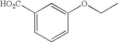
C1([HO2C])=CC=CC(OCC)=C1
